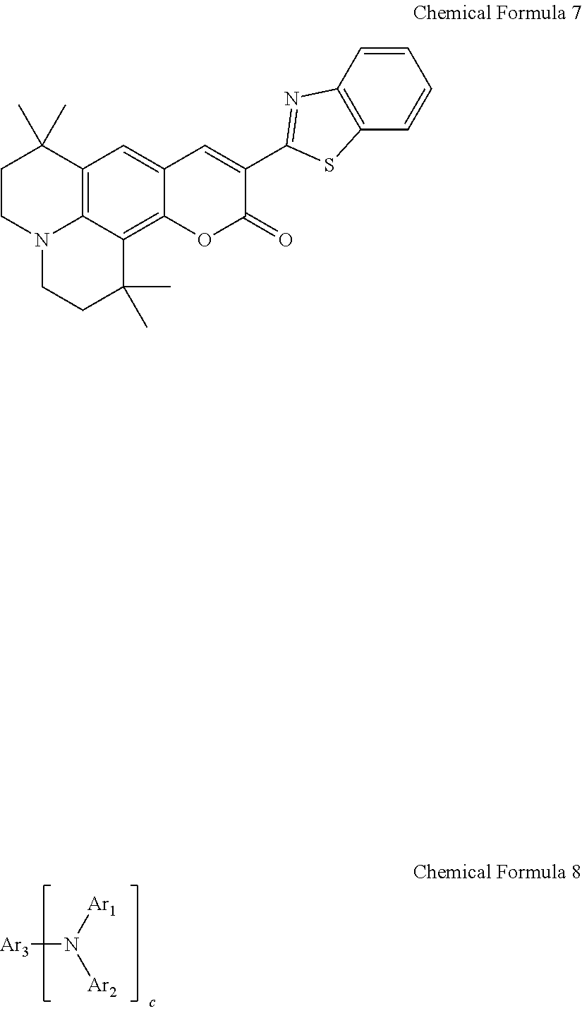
[Ar3]N([Ar2])[Ar1].C12=C3C(=C4C(=C1)C=C(C1=NC5=C(S1)C=CC=C5)C(=O)O4)C(C)(C)CCN3CCC2(C)C
